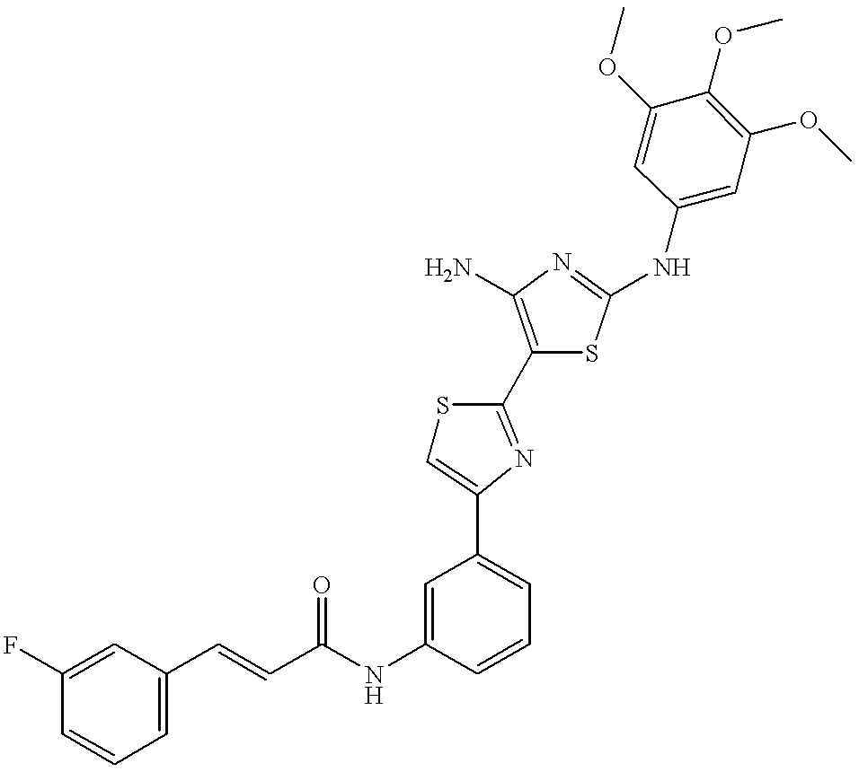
C(NC1=CC(C2=CSC(C3=C(N)N=C(NC4=CC(OC)=C(OC)C(OC)=C4)S3)=N2)=CC=C1)(=O)C=CC1=CC=CC(F)=C1
